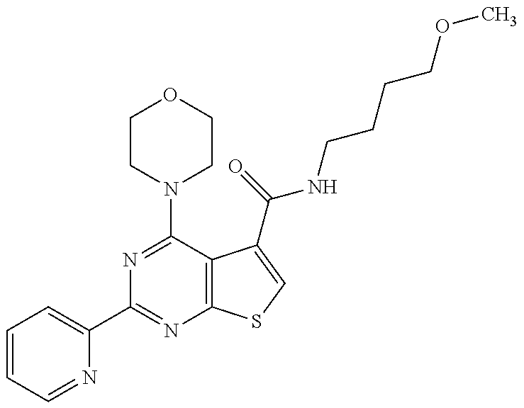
C1=CC=NC(C2=NC3=C(C(N4CCOCC4)=N2)C(C(NCCCCOC)=O)=CS3)=C1
